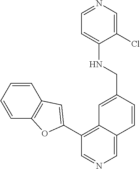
C1=CC=CC2=C1OC(C1=C3C(=CN=C1)C=CC(CNC1=CC=NC=C1Cl)=C3)=C2
